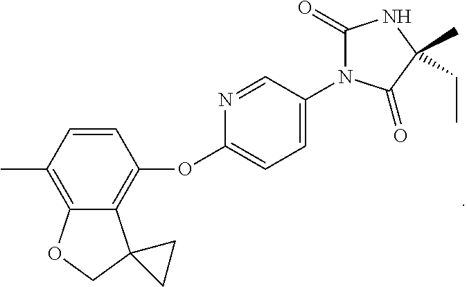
C1(C)=C2C(=C(OC3=CC=C(N4C(=O)NC(C)(CC)C4=O)C=N3)C=C1)C1(CO2)CC1
